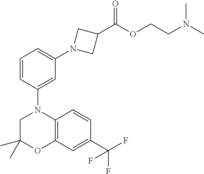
C1(C)(C)CN(C2=CC(N3CC(C(OCCN(C)C)=O)C3)=CC=C2)C2=C(O1)C=C(C(F)(F)F)C=C2
